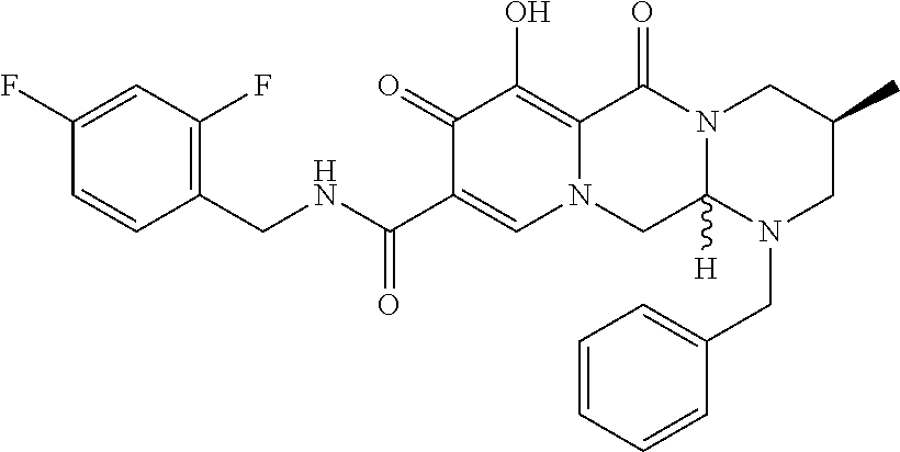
C1(CNC(C2=CN3C(=C(O)C2=O)C(=O)N2C([H])(C3)N(CC3=CC=CC=C3)CC(C)C2)=O)=C(F)C=C(F)C=C1
